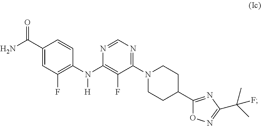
C1(C(N)=O)=CC(F)=C(N(C2=C(F)C(N3CCC(C4=NC(C(F)(C)C)=NO4)CC3)=NC=N2)[H])C=C1
